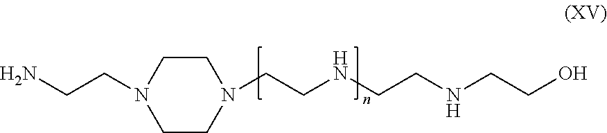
N1(CCNCCNCCO)CCN(CCN)CC1
